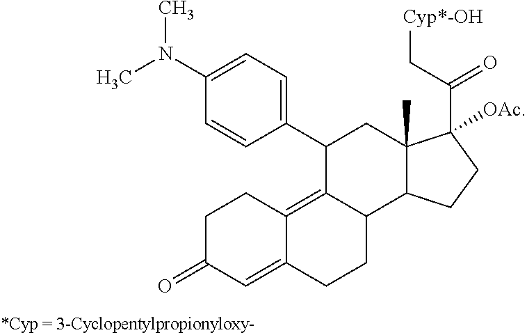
C1=C(N(C)C)C=CC(C2C3=C4C(=CC(=O)CC4)CCC3C3C(C)(C2)C(C(C[Cyp*-OH])=O)([OAc])CC3)=C1
